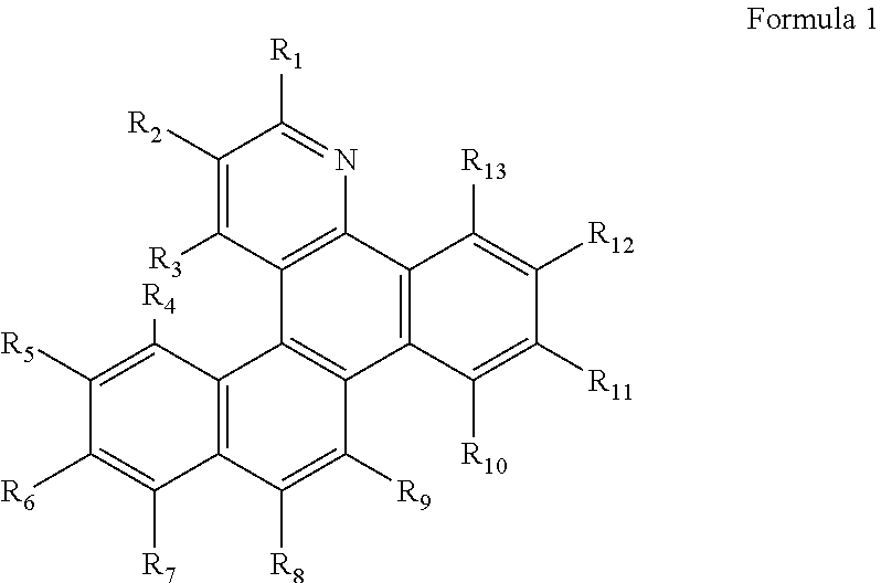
C1([R5])=C([R4])C2=C(C([R7])=C1[R6])C([R8])=C([R9])C1=C2C2=C(C3=C1C([R10])=C([R11])C([R12])=C3[R13])N=C([R1])C([R2])=C2[R3]
